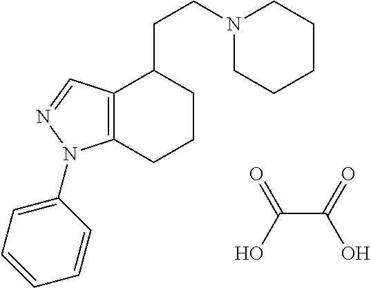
N1(CCC2CCCC3=C2C=NN3C2=CC=CC=C2)CCCCC1.C(C(=O)O)(=O)O
